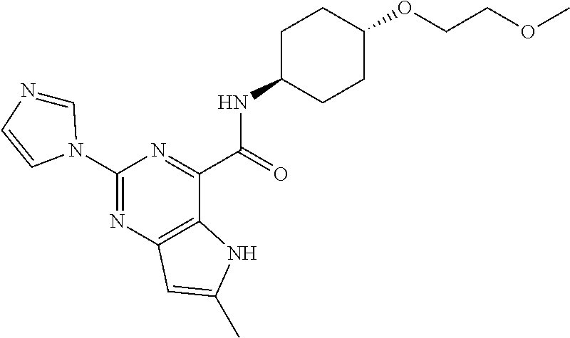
C1(N2C=NC=C2)=NC2=C(C(C(=O)NC3CCC(OCCOC)CC3)=N1)NC(C)=C2
